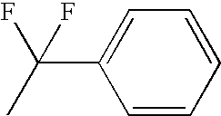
C1=CC=CC=C1C(C)(F)F
